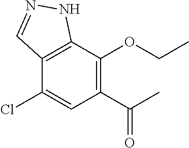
C1(Cl)=CC(C(C)=O)=C(OCC)C2=C1C=NN2
